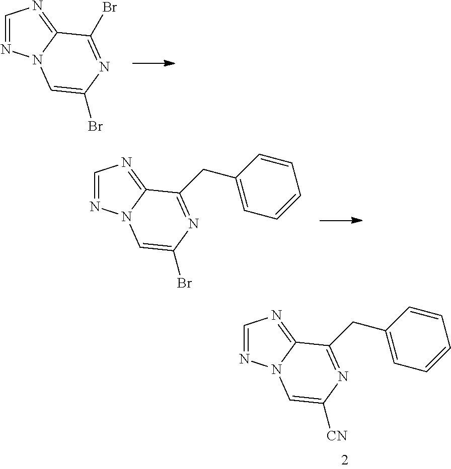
C1=NN2C(=N1)C(CC1=CC=CC=C1)=NC([CN])=C2.C1=NN2C(=N1)C(Br)=NC(Br)=C2.C1=NN2C(=N1)C(CC1=CC=CC=C1)=NC(Br)=C2
